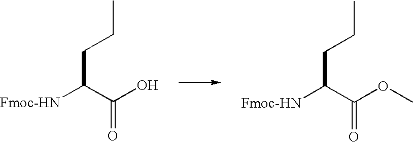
C(C([Fmoc-HN])C(=O)O)CC.C(C([Fmoc-HN])C(=O)OC)CC
